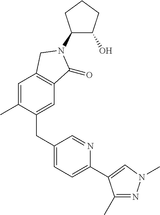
C1(N2C(=O)C3=C(C=C(C)C(CC4=CC=C(C5=CN(C)N=C5C)N=C4)=C3)C2)C(O)CCC1
